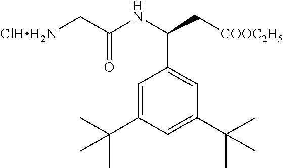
[ClHH2N]CC(NC(C[COOC2H5])C1=CC(C(C)(C)C)=CC(C(C)(C)C)=C1)=O
